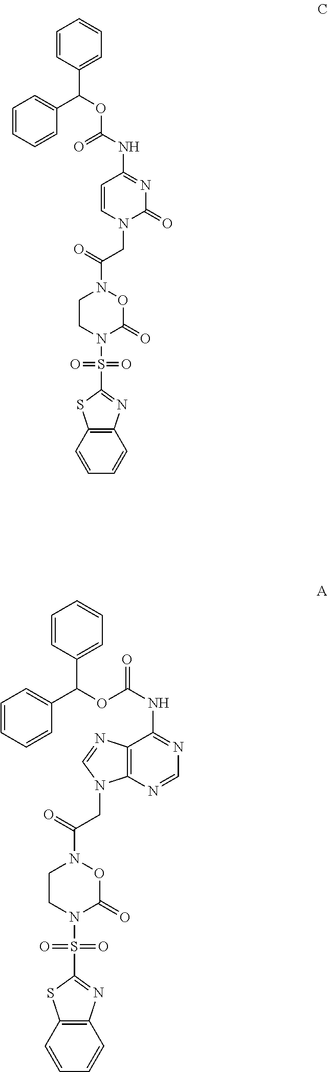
C1=CN(CC(=O)N2CCN(S(=O)(=O)C3=NC4=C(S3)C=CC=C4)C(=O)O2)C(=O)N=C1NC(=O)OC(C1=CC=CC=C1)C1=CC=CC=C1.C(C(=O)N1CCN(S(=O)(=O)C2=NC3=C(S2)C=CC=C3)C(=O)O1)N1C2=C(C(NC(OC(C3=CC=CC=C3)C3=CC=CC=C3)=O)=NC=N2)N=C1
